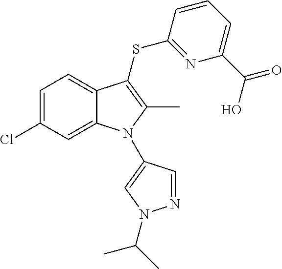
C1=C(Cl)C=C2C(=C1)C(SC1=NC(C(O)=O)=CC=C1)=C(C)N2C1=CN(C(C)C)N=C1
